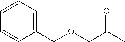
C1(COCC(C)=O)=CC=CC=C1
